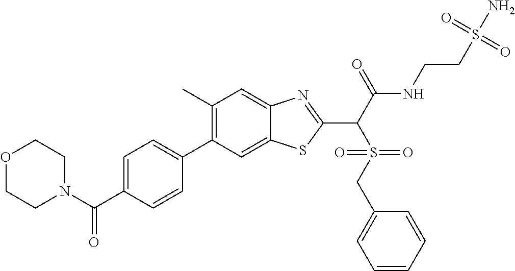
C1(C)=C(C2=CC=C(C(N3CCOCC3)=O)C=C2)C=C2C(=C1)N=C(C(S(CC1=CC=CC=C1)(=O)=O)C(=O)NCCS(N)(=O)=O)S2
